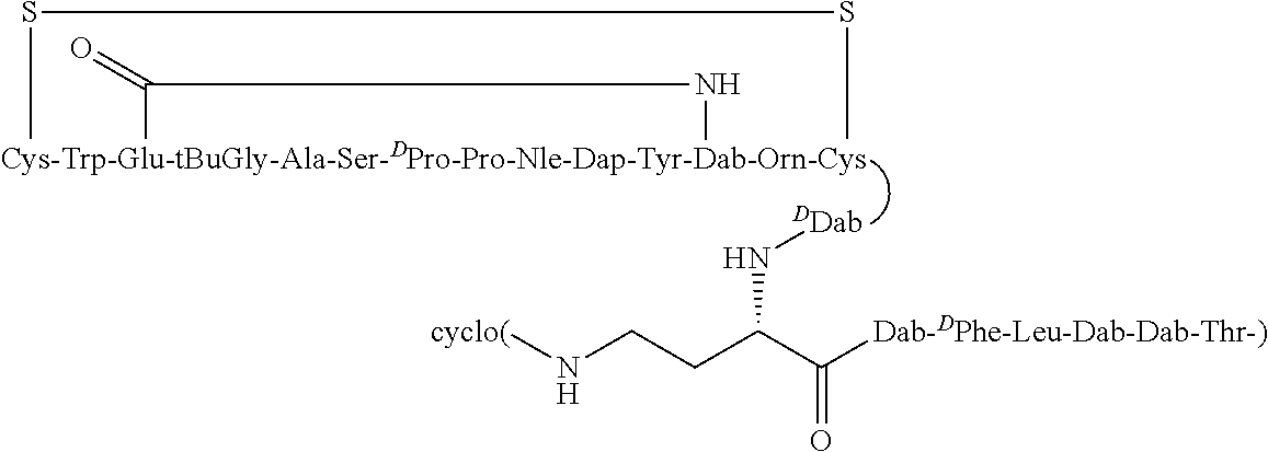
[Cys-Trp-Glu-tBuGly-Ala-Ser-DPro-Pro-Nle-Dap-Tyr-Dab-Orn-Cys]12(C(=O)N1)SS2.N(CCC(C([Dab-DPhe-Leu-Dab-Dab-Thr-)])=O)N[DDab])[cyclo(]
